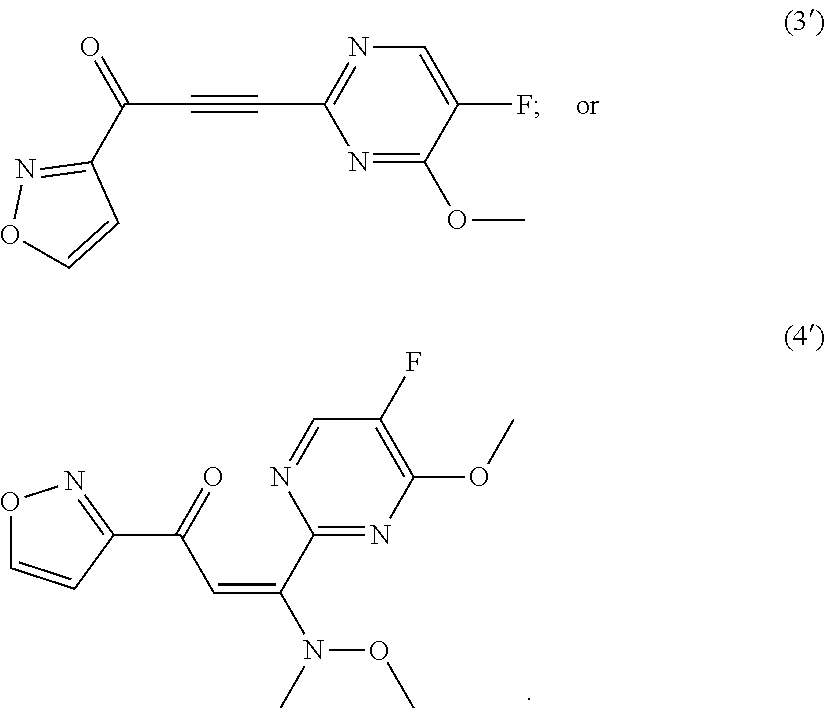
C1(C(=CC(=O)C2=NOC=C2)N(OC)C)=NC(OC)=C(F)C=N1.N1=C(OC)C(F)=CN=C1C#CC(C1=NOC=C1)=O
